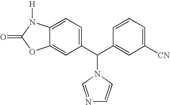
C12=CC(C(C3=CC([CN])=CC=C3)N3C=CN=C3)=CC=C1N([H])C(=O)O2
